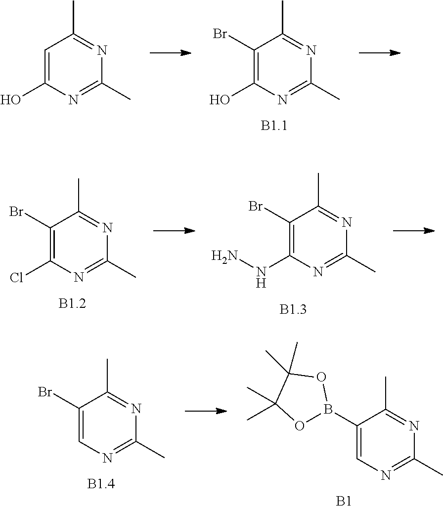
C1(Br)=C(O)N=C(C)N=C1C.C1=C(O)N=C(C)N=C1C.C1(Br)=C(Cl)N=C(C)N=C1C.C1(Br)=C(NN)N=C(C)N=C1C.C1(Br)=CN=C(C)N=C1C.C1(B2OC(C)(C)C(C)(C)O2)=CN=C(C)N=C1C.[B1]
